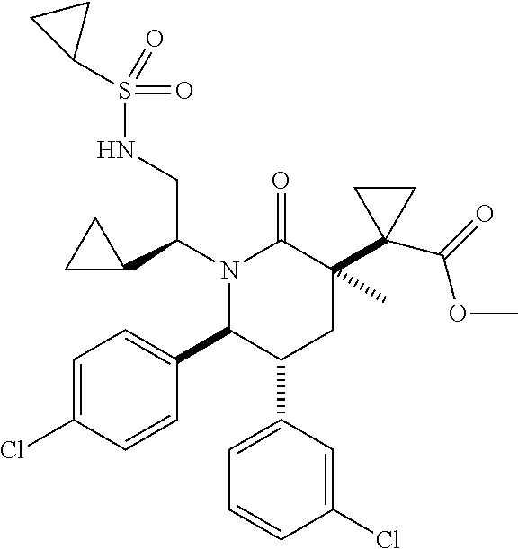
N(CC(C1CC1)N1C(C2=CC=C(Cl)C=C2)C(C2=CC=CC(Cl)=C2)CC(C)(C2(C(=O)OC)CC2)C1=O)S(=O)(=O)C1CC1
